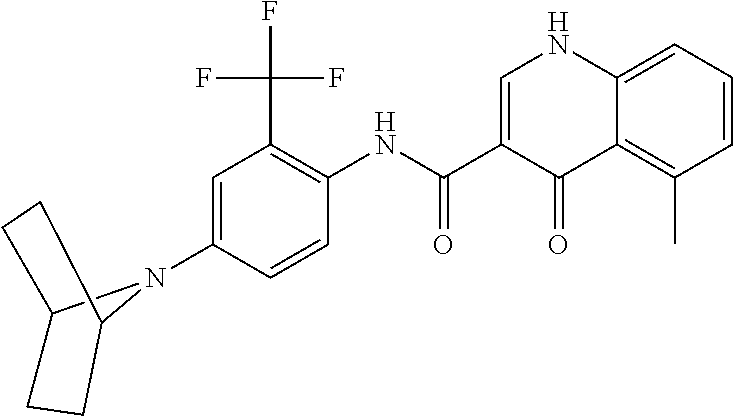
C1=C(N2C3CCC2CC3)C=CC(NC(=O)C2=CNC3=CC=CC(C)=C3C2=O)=C1C(F)(F)F
